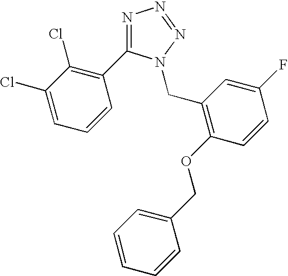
N1=C(C2=C(Cl)C(Cl)=CC=C2)N(CC2=C(OCC3=CC=CC=C3)C=CC(F)=C2)N=N1
